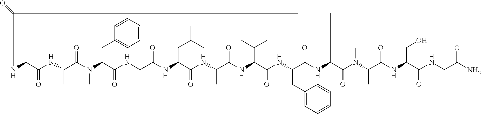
N1(C)C(CC2=CC=CC=C2)C(=O)NCC(=O)NC(CC(C)C)C(=O)NC(C)C(=O)NC(C(C)C)C(=O)NC(CC2=CC=CC=C2)C(=O)NC(C(N(C)C(C(NC(C(NCC(=O)[NH2])=O)CO)=O)C)=O)CC(=O)NC(C)C(=O)NC(C)C1=O
